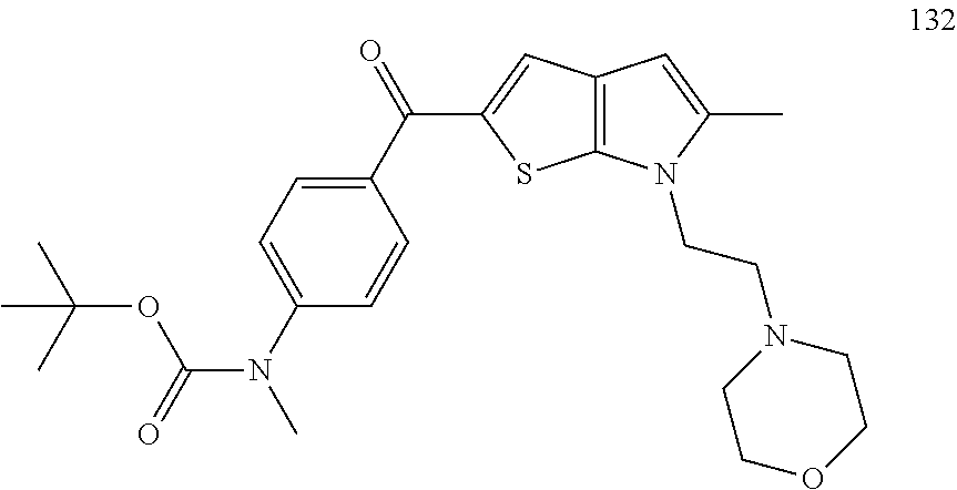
C1(C(=O)C2=CC3=C(S2)N(CCN2CCOCC2)C(C)=C3)=CC=C(N(C(=O)OC(C)(C)C)C)C=C1
